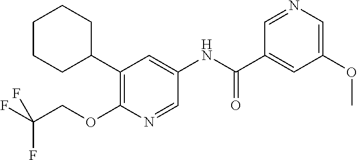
C1(C2CCCCC2)=C(OCC(F)(F)F)N=CC(NC(C2=CC(OC)=CN=C2)=O)=C1
